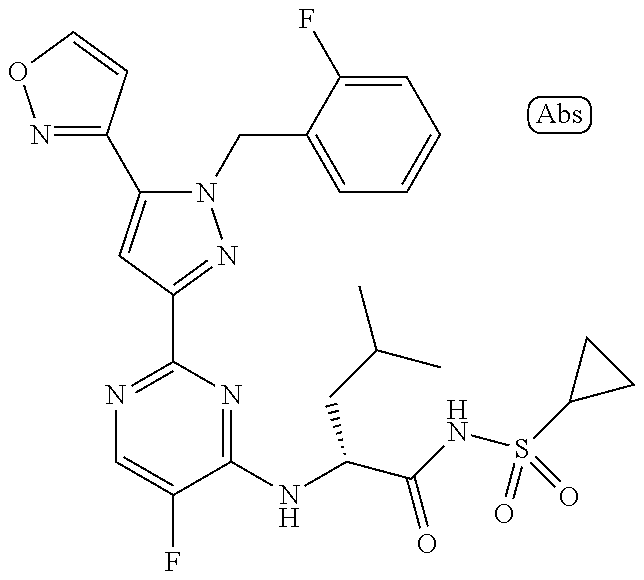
N1(CC2=CC=CC=C2F)C(C2=NOC=C2)=CC(C2=NC=C(F)C(NC(C(NS(C3CC3)(=O)=O)=O)CC(C)C)=N2)=N1
